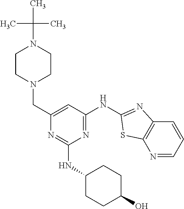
N1=CC=CC2=C1SC(NC1=NC(NC3CCC(O)CC3)=NC(CN3CCN(C(C)(C)C)CC3)=C1)=N2
